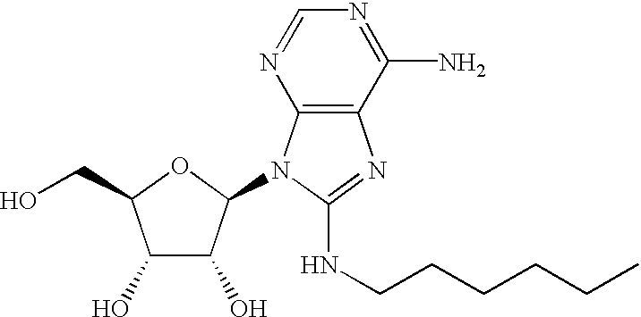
C1(O)C(O)C(N2C3=C(N=C2NCCCCCC)C(N)=NC=N3)OC1CO
